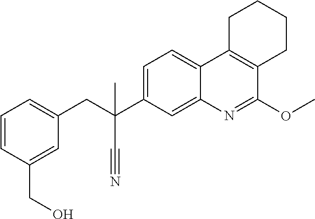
C1=CC(CO)=CC(CC(C2=CC=C3C(=C2)N=C(OC)C2=C3CCCC2)(C)C#N)=C1
